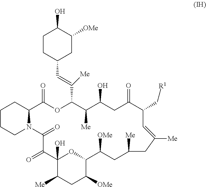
C1CC(C=C(C2C([Me])C(O)CC(=O)C(C[R1])C=C([Me])CC([Me])CC([OMe])C3OC(O)(C(=O)C(=O)N4C(C(=O)O2)CCCC4)C([Me])CC3[OMe])[Me])CC([OMe])C1O
